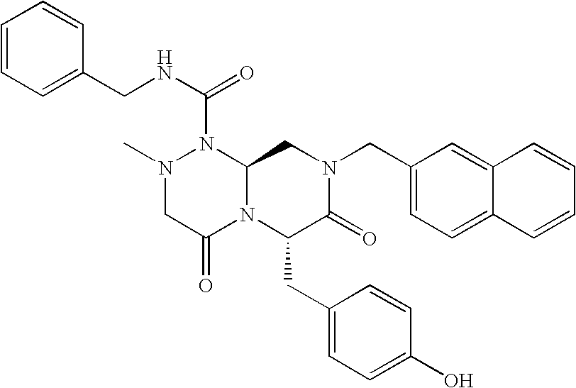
C1=CC=C(CNC(=O)N2N(C)CC(=O)N3C2CN(CC2=CC=C4C(=C2)C=CC=C4)C(=O)C3CC2=CC=C(O)C=C2)C=C1
